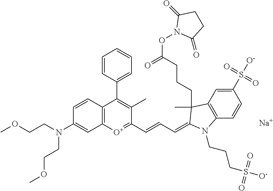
[Na].C12=C(C=CC(S([O-])(=O)=O)=C1)N(CCCS([O-])(=O)=O)C(=CC=CC1=[O+]C3=C(C(C4=CC=CC=C4)=C1C)C=CC(N(CCOC)CCOC)=C3)C2(CCCC(ON1C(=O)CCC1=O)=O)C
